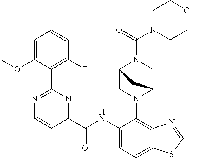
N1(C2=C3C(=CC=C2NC(C2=NC(C4=C(F)C=CC=C4OC)=NC=C2)=O)SC(C)=N3)C2CN(C(=O)N3CCOCC3)C(C1)C2
